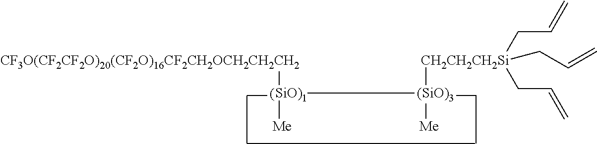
[CF3O(CF2CF2O)20(CF2O)16CF2CH2OCH2CH2CH2][SiO)1]([(SiO)3]([Me])[CH2CH2CH2Si](CC=C)(CC=C)CC=C)[Me]
